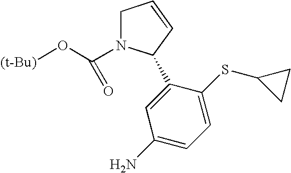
C1N(C(O[(t-Bu)])=O)C(C2=CC(N)=CC=C2SC2CC2)C=C1
